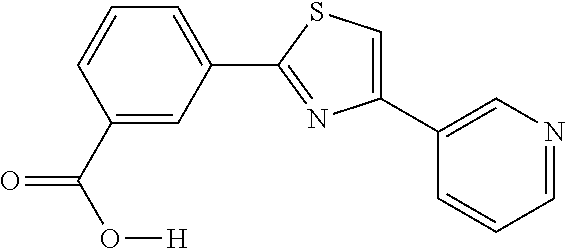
C1(C(=O)O[H])=CC(C2=NC(C3=CN=CC=C3)=CS2)=CC=C1
